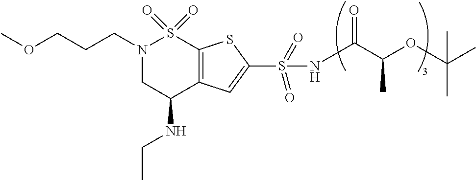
COCCCN1CC(NCC)C2=C(S1(=O)=O)SC(S(=O)(=O)NC(C(OC(C)(C)C)C)=O)=C2
